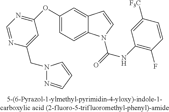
C1(OC2=NC=NC(CN3N=CC=C3)=C2)=CC=C2C(=C1)C=CN2C(=O)NC1=C(F)C=CC([CF3])=C1
